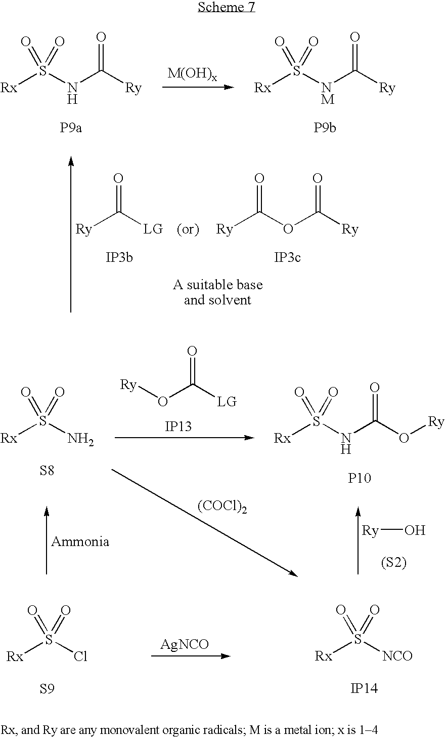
O=C(OC([Ry])=O)[Ry].O=C([Ry])[LG].[IP3b].S([NM]C([Ry])=O)([Rx])(=O)=O.[P9b].S(NC([Ry])=O)([Rx])(=O)=O.[P9a].S(NC(O[Ry])=O)([Rx])(=O)=O.[P10].S(N)([Rx])(=O)=O.[S8].O=C([LG])O[Ry].[IP13].[Ry]O.[(S2)].[(COCl)2].S([NCO])([Rx])(=O)=O.[IP14].S(Cl)([Rx])(=O)=O.[S9].[AgNCO]
